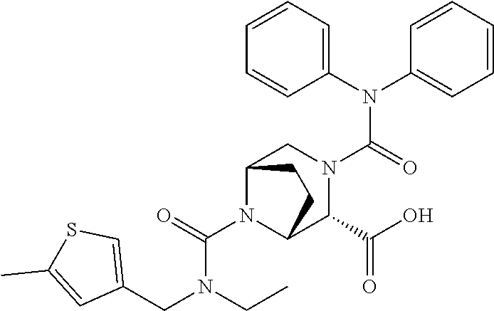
C(N1C2C(C(=O)O)N(C(N(C3=CC=CC=C3)C3=CC=CC=C3)=O)CC1CC2)(=O)N(CC)CC1=CSC(C)=C1
